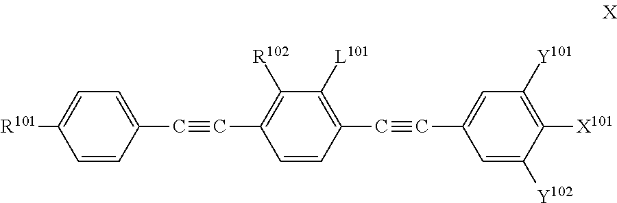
C1=C([R101])C=CC(C#CC2=C([R102])C([L101])=C(C#CC3=CC([Y101])=C([X101])C([Y102])=C3)C=C2)=C1
